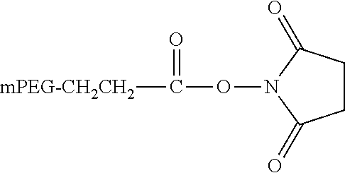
C1CC(=O)N(OC(=O)[mPEG-CH2CH2])C1=O
